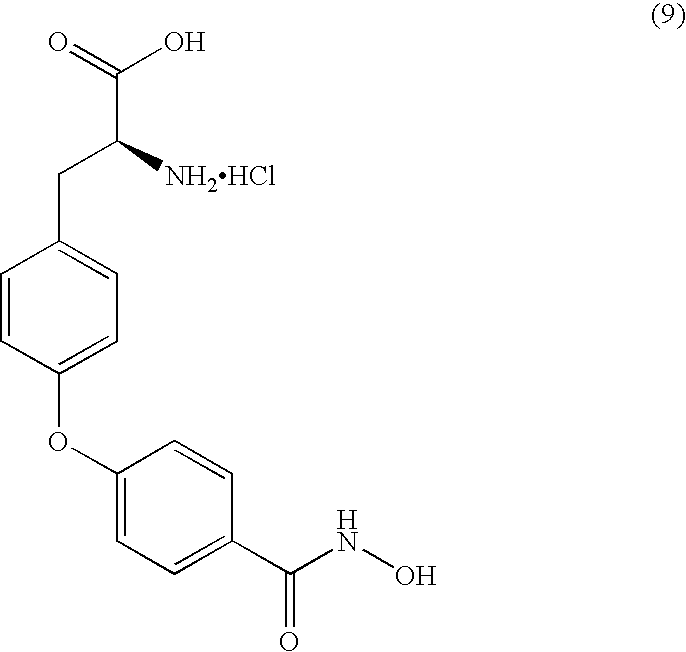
C1=CC(OC2=CC=C(C(NO)=O)C=C2)=CC=C1CC(C(O)=O)[NH2HCl]
